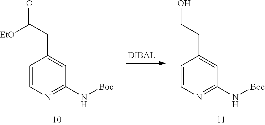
C1=CN=C(N[Boc])C=C1CC(=O)[EtO].C1=CN=C(N[Boc])C=C1CCO
